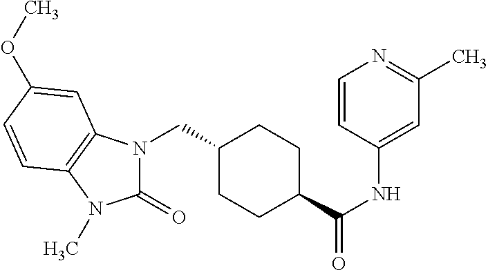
C1(CN2C(=O)N(C)C3=C2C=C(OC)C=C3)CCC(C(NC2=CC(C)=NC=C2)=O)CC1
